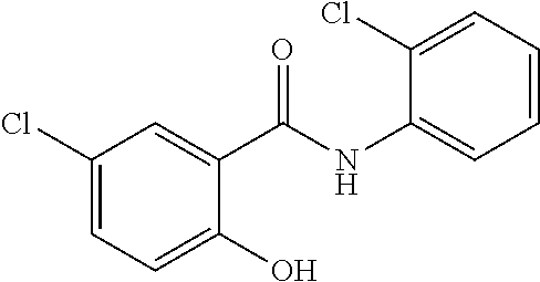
C1(Cl)=CC=C(O)C(C(NC2=CC=CC=C2Cl)=O)=C1
